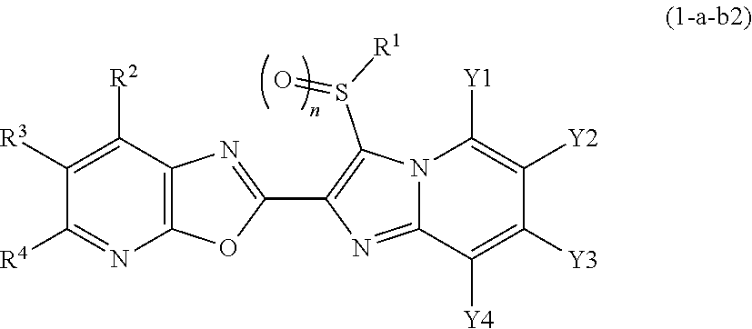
C12=NC(C3=NC4=C(O3)N=C([R4])C([R3])=C4[R2])=C(S([R1])=O)N1C([Y1])=C([Y2])C([Y3])=C2[Y4]
